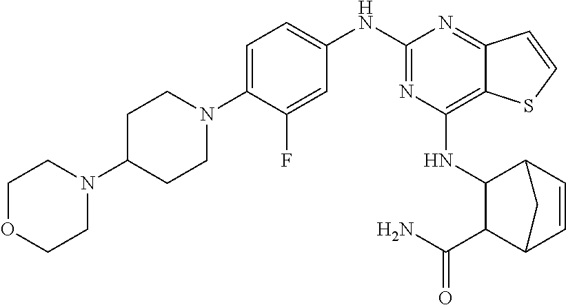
C1=C(N2CCC(N3CCOCC3)CC2)C(F)=CC(NC2=NC(NC3C(C(N)=O)C4C=CC3C4)=C3C(=N2)C=CS3)=C1
